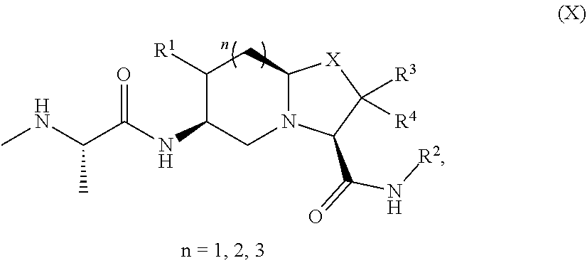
C1([R1])C(NC(C(NC)C)=O)CN2C(C1)[X]C([R4])([R3])C2C(=O)N[R2]
